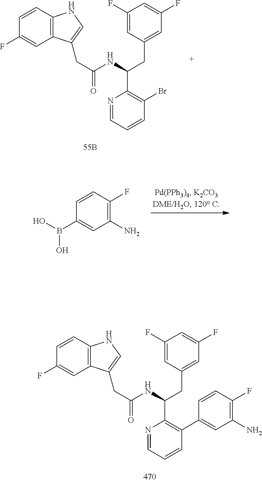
N1=CC=CC(Br)=C1C(NC(=O)CC1=CNC2=C1C=C(F)C=C2)CC1=CC(F)=CC(F)=C1.OB(O)C1=CC(N)=C(F)C=C1.N1=CC=CC(C2=CC(N)=C(F)C=C2)=C1C(CC1=CC(F)=CC(F)=C1)NC(=O)CC1=CNC2=C1C=C(F)C=C2
